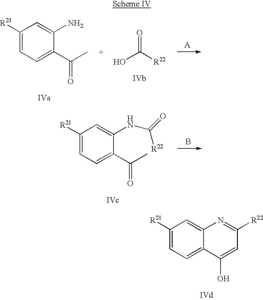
C1([R21])=CC=C2C(=C1)N=C([R22])C=C2O.C1([R21])=CC=C(C(C)=O)C(N)=C1.OC([R22])=O.[A].C1([R21])=CC=C(C(C)=O)C(NC([R22])=O)=C1.B
